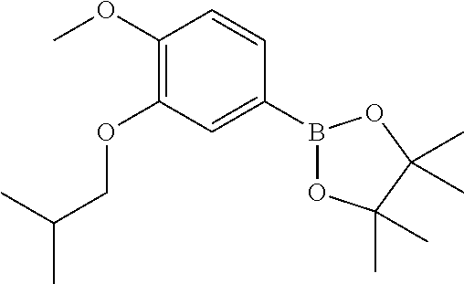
B1(C2=CC(OCC(C)C)=C(OC)C=C2)OC(C)(C)C(C)(C)O1
